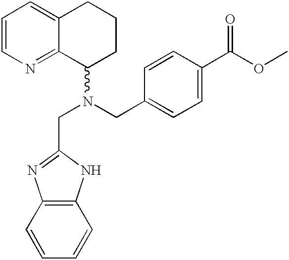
C1=CN=C2C(=C1)CCCC2N(CC1=NC2=C(N1)C=CC=C2)CC1=CC=C(C(=O)OC)C=C1
